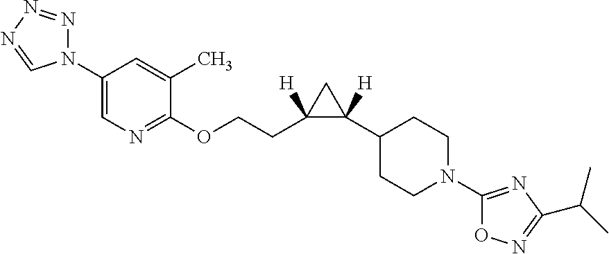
N1(C2=CN=C(OCCC3([H])C(C4CCN(C5=NC(C(C)C)=NO5)CC4)([H])C3)C(C)=C2)N=NN=C1
